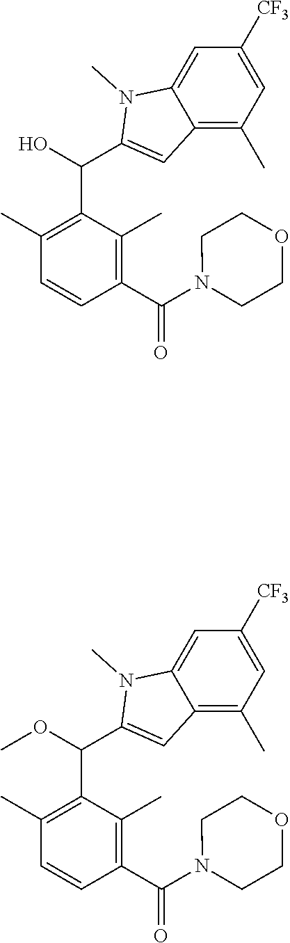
C1(C)=C(C(C2=CC3=C(C)C=C([CF3])C=C3N2C)O)C(C)=C(C(N2CCOCC2)=O)C=C1.C1(C)=C(C(C2=CC3=C(C)C=C([CF3])C=C3N2C)OC)C(C)=C(C(N2CCOCC2)=O)C=C1
